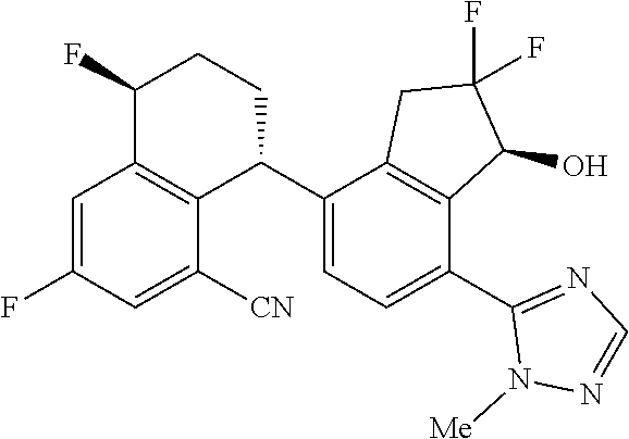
C1=C(F)C=C([CN])C2=C1C(F)CCC2C1=CC=C(C2=NC=NN2[Me])C2=C1CC(F)(F)C2O
